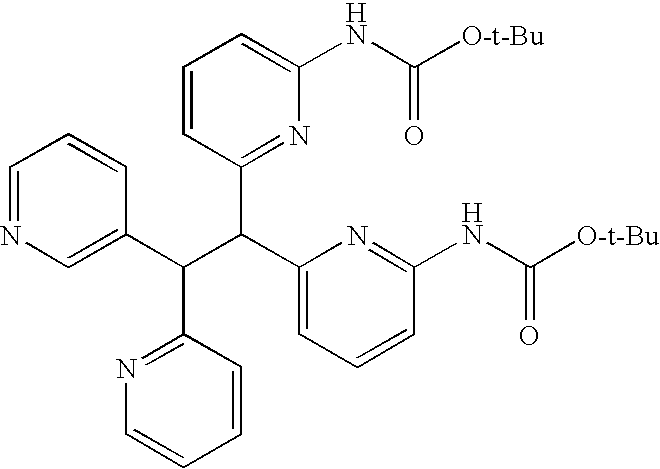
C1=NC=C(C(C(C2=CC=CC(NC([O-t-Bu])=O)=N2)C2=NC(NC([O-t-Bu])=O)=CC=C2)C2=NC=CC=C2)C=C1
